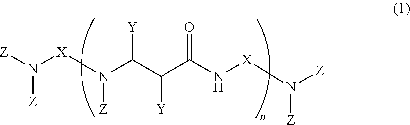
[Z]N([X]N(C(C(C(N[X]N([Z])[Z])=O)[Y])[Y])[Z])[Z]
